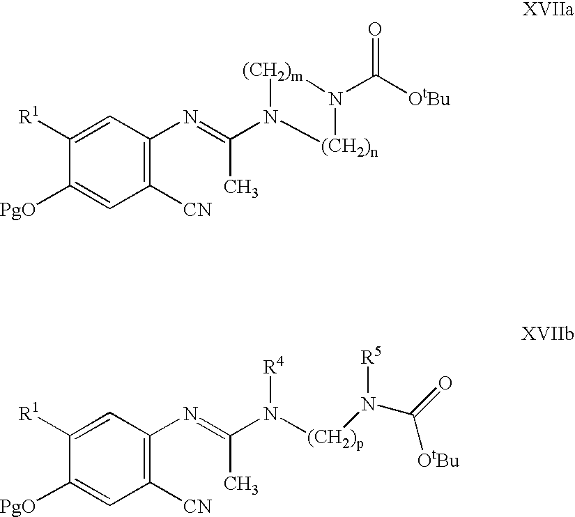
C1([R1])=CC(N=C(C)N2[(CH2)m]N(C(=O)[OtBu])[(CH2)n]2)=C([CN])C=C1[PgO].C1([R1])=CC(N=C(C)N([R4])[(CH2)p]N(C(=O)[OtBu])[R5])=C([CN])C=C1[PgO]
